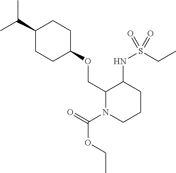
C(C)(C)C1CCC(OCC2N(C(=O)OCC)CCCC2NS(CC)(=O)=O)CC1
